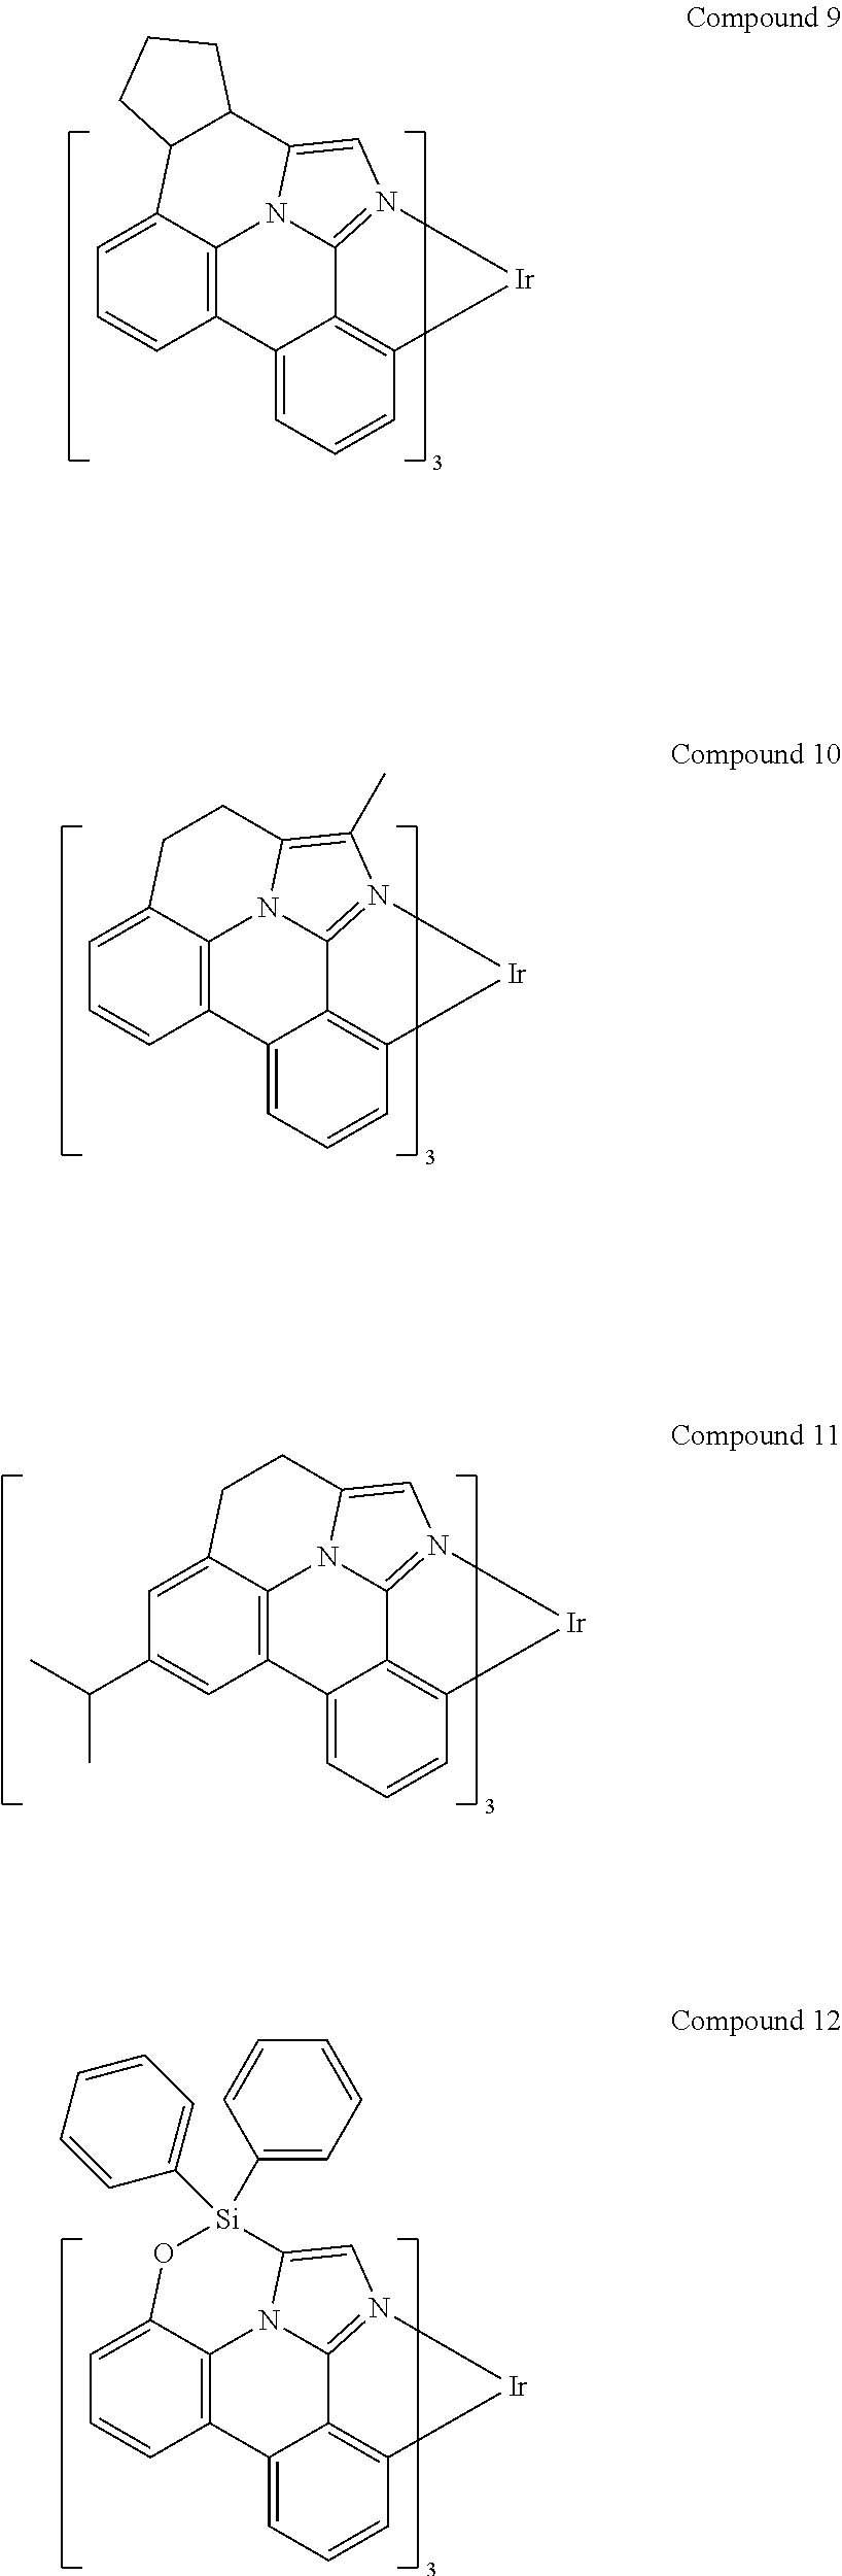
C1=C2C3=C(C=C1)C1=CC=CC4=C1C1=N(C=C(N31)C1C2CCC1)[Ir]4.C1=C2C3=C(C=C1)C1=CC=CC4=C1C1=N(C(C)=C(N31)CC2)[Ir]4.C1=C2C3=C(C=C1C(C)C)C1=CC=CC4=C1C1=N(C=C(N31)CC2)[Ir]4.C1=C2C3=C(C=C1)C1=CC=CC4=C1C1=N(C=C(N31)[Si](C1=CC=CC=C1)(C1=CC=CC=C1)O2)[Ir]4
